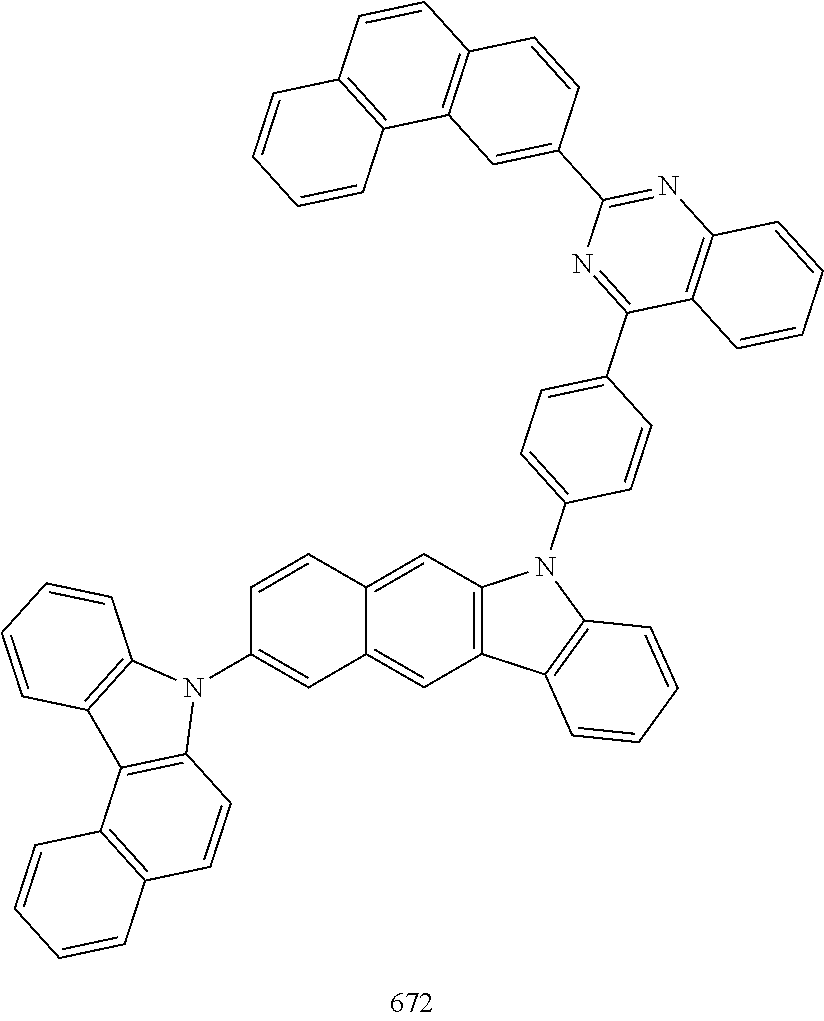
C1(C2=CC3=C(C=C2)C=CC2=C3C=CC=C2)=NC2=C(C=CC=C2)C(C2=CC=C(N3C4=C(C5=C3C=CC=C5)C=C3C(=C4)C=CC(N4C5=C(C6=C4C=CC4=C6C=CC=C4)C=CC=C5)=C3)C=C2)=N1
